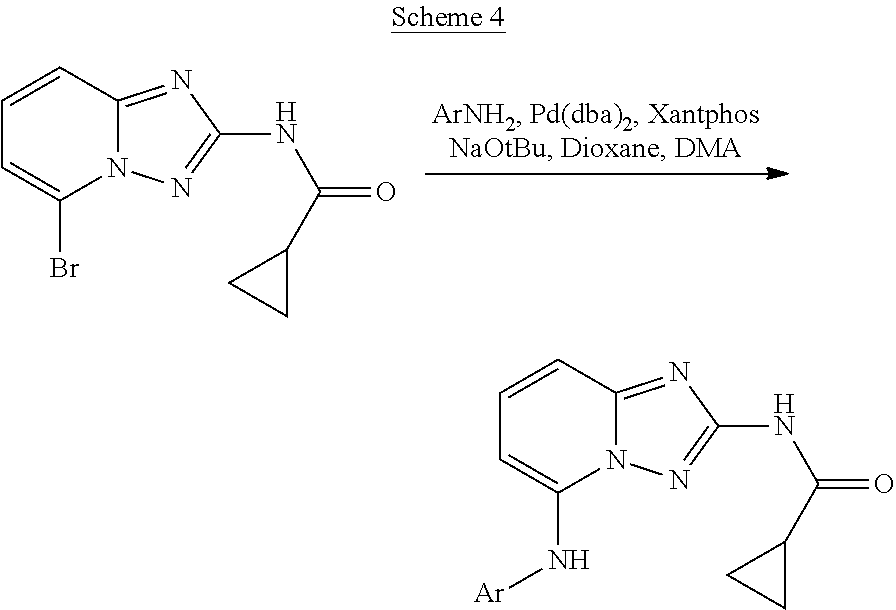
C1=CC2=NC(NC(C3CC3)=O)=NN2C(Br)=C1.C1=CC2=NC(NC(C3CC3)=O)=NN2C(N[Ar])=C1
